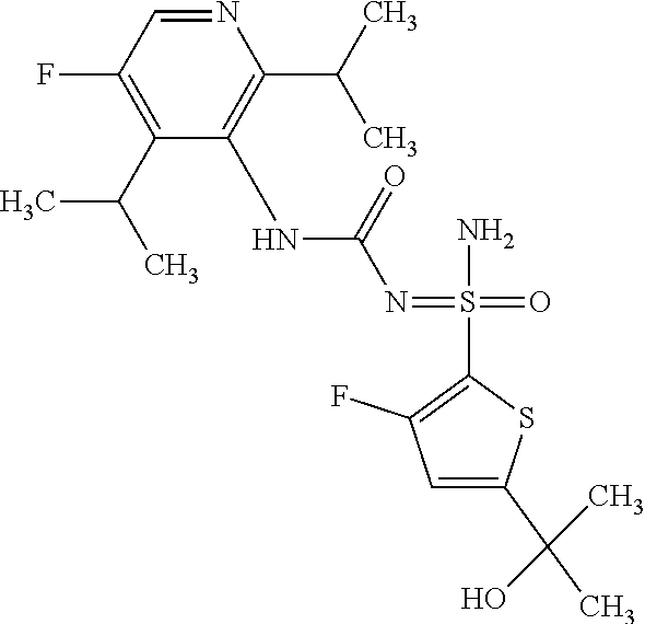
N(=S(=O)(C1=C(F)C=C(C(C)(C)O)S1)N)C(NC1=C(C(C)C)N=CC(F)=C1C(C)C)=O
